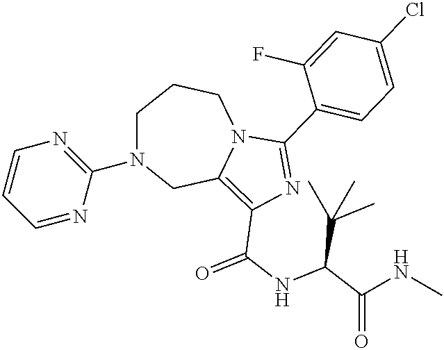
C1N(C2=NC=CC=N2)CC2=C(C(=O)NC(C(C)(C)C)C(=O)NC)N=C(C3=CC=C(Cl)C=C3F)N2CC1
